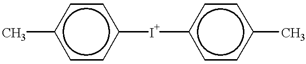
c1(C)ccc([I+]c2ccc(C)cc2)cc1
